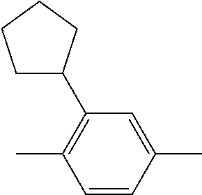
C1=CC(C)=CC(C2CCCC2)=C1C
